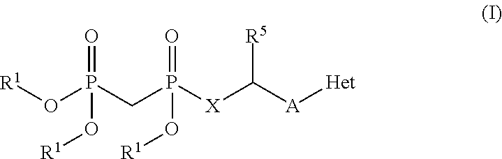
[R1]OP(=O)(CP(=O)([X]C([R5])[A][Het])O[R1])O[R1]
